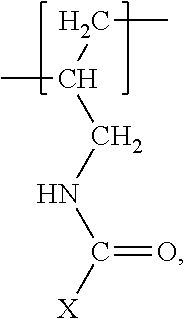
C(C)C(C)CNC([X])=O
